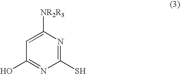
C1=C([NR2R3])N=C(S)N=C1O
